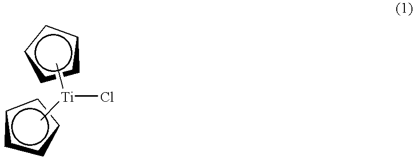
c1cccc1.c1cccc1.C[Ti](C)Cl
